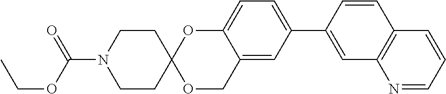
C1CC2(CCN1C(OCC)=O)OCC1=CC(C3=CC4=C(C=C3)C=CC=N4)=CC=C1O2
